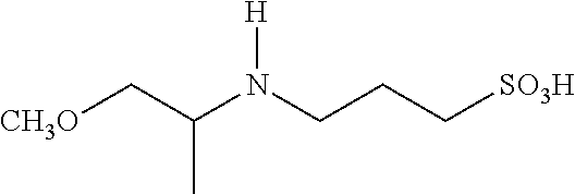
N(CCC[SO3H])([H])C(C[CH3O])C
